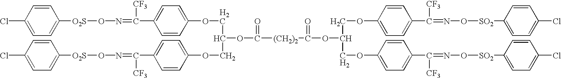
C1(C(=NO[O2S]C2=CC=C(Cl)C=C2)[CF3])=CC=C(OCC(OC([(CH2)2]C(OC(COC2=CC=C(C(=NO[SO2]C3=CC=C(Cl)C=C3)[CF3])C=C2)COC2=CC=C(C([CF3])=NO[SO2]C3=CC=C(Cl)C=C3)C=C2)=O)=O)COC2=CC=C(C(=NO[O2S]C3=CC=C(Cl)C=C3)[CF3])C=C2)C=C1
